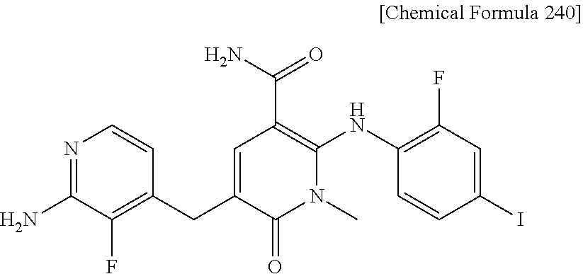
C1=C(CC2=C(F)C(N)=NC=C2)C(=O)N(C)C(NC2=C(F)C=C(I)C=C2)=C1C(N)=O
